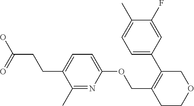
C1=C(F)C(C)=CC=C1C1=C(COC2=CC=C(CCC(=O)O)C(C)=N2)CCOC1
